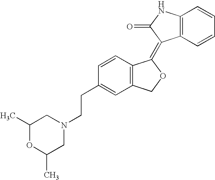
C1=CC(CCN2CC(C)OC(C)C2)=CC2=C1C(=C1C3=C(NC1=O)C=CC=C3)OC2
